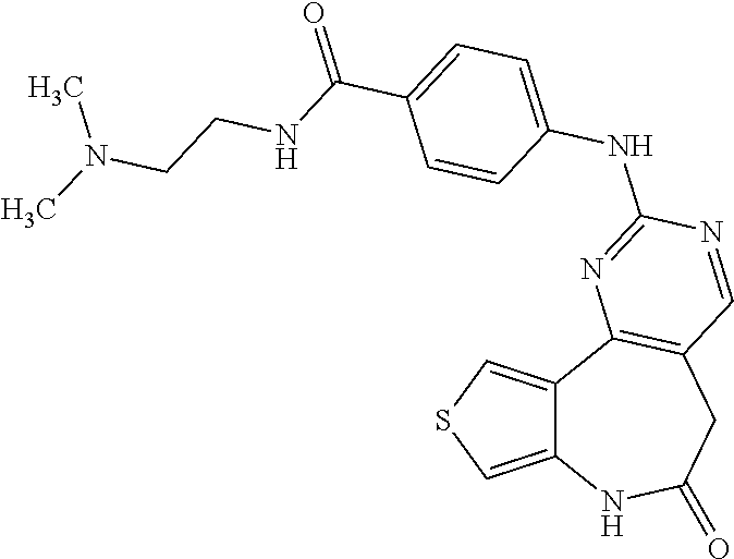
C12=CSC=C1C1=C(CC(=O)N2)C=NC(NC2=CC=C(C(NCCN(C)C)=O)C=C2)=N1
